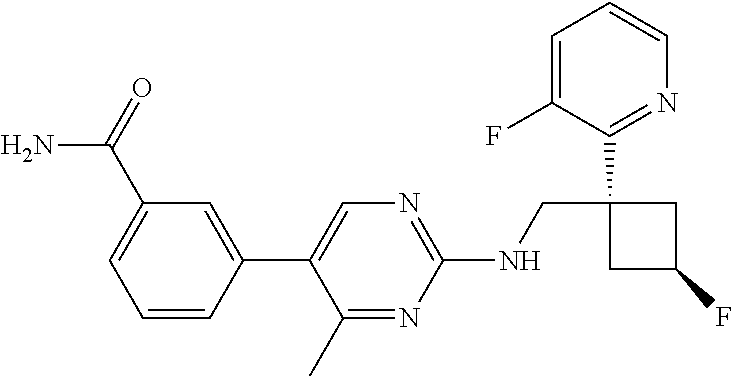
C1(CNC2=NC=C(C3=CC(C(=O)N)=CC=C3)C(C)=N2)(C2=NC=CC=C2F)CC(F)C1
